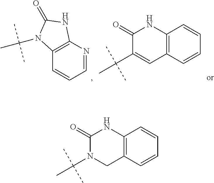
C12=C(N=CC=C1)NC(=O)N2C(C)(C)C.C1(=O)C(C(C)(C)C)=CC2=C(N1)C=CC=C2.C1(=O)N(C(C)(C)C)CC2=C(N1)C=CC=C2
